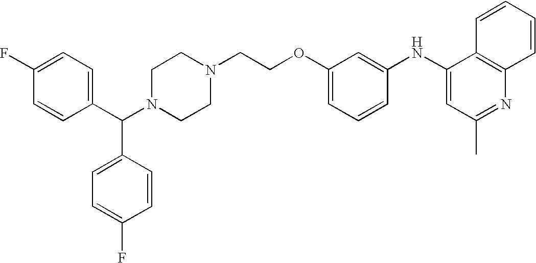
C1(NC2=CC(C)=NC3=C2C=CC=C3)=CC(OCCN2CCN(C(C3=CC=C(F)C=C3)C3=CC=C(F)C=C3)CC2)=CC=C1
